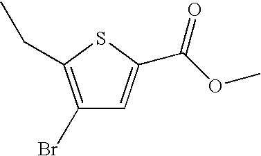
C1(Br)=C(CC)SC(C(OC)=O)=C1
